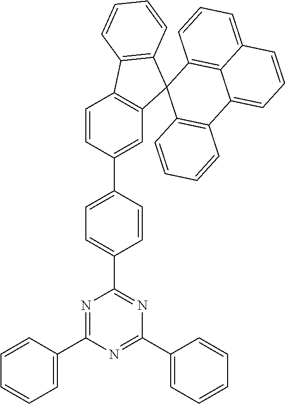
N1=C(C2=CC=CC=C2)N=C(C2=CC=CC=C2)N=C1C1=CC=C(C2=CC3=C(C=C2)C2=C(C34C3=C(C5=CC=CC6=CC=CC4=C56)C=CC=C3)C=CC=C2)C=C1
